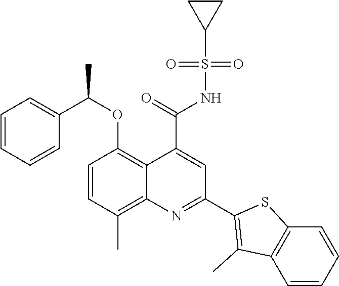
C1=CC(C)=C2C(=C1OC(C1=CC=CC=C1)C)C(C(=O)NS(C1CC1)(=O)=O)=CC(C1=C(C)C3=C(S1)C=CC=C3)=N2
